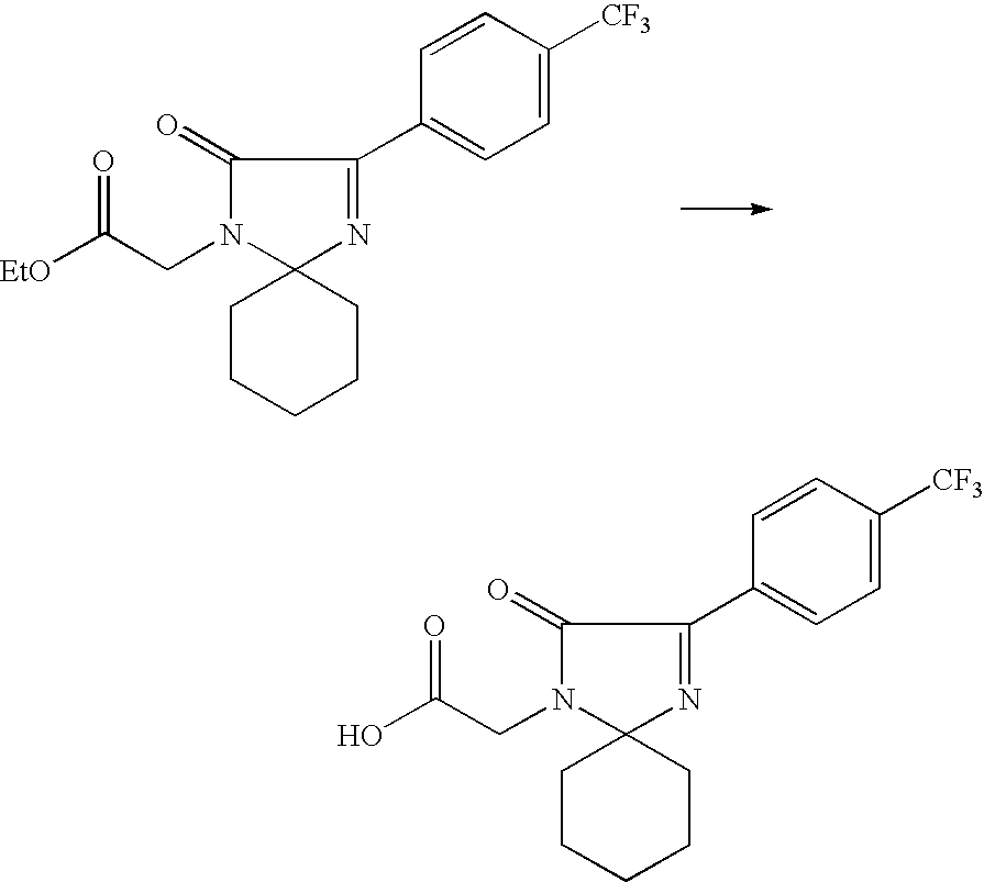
C1CCCCC12N=C(C1=CC=C([CF3])C=C1)C(=O)N2CC([EtO])=O.C1CCCCC12N=C(C1=CC=C([CF3])C=C1)C(=O)N2CC(O)=O
